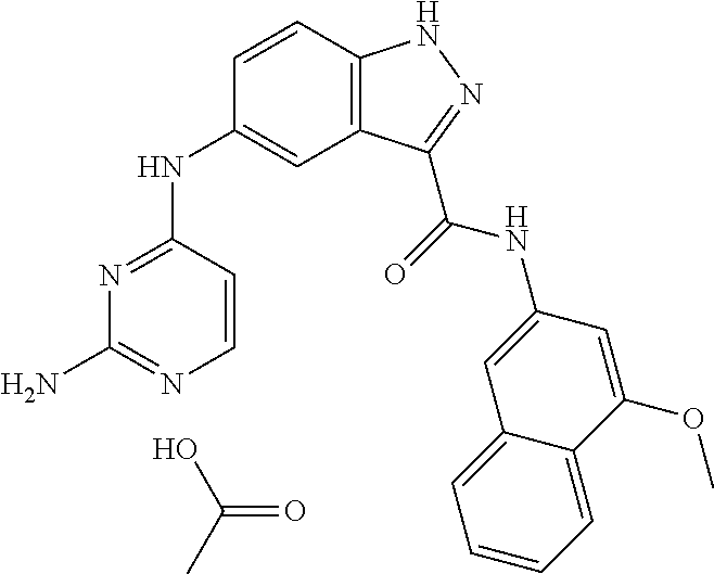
N1=C(NC2=CC3=C(C=C2)NN=C3C(=O)NC2=CC3=CC=CC=C3C(OC)=C2)C=CN=C1N.OC(C)=O
